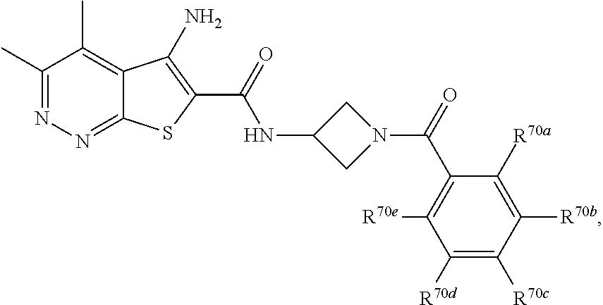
C1(C)=NN=C2C(=C1C)C(N)=C(C(NC1CN(C(C3=C([R70e])C([R70d])=C([R70c])C([R70b])=C3[R70a])=O)C1)=O)S2
